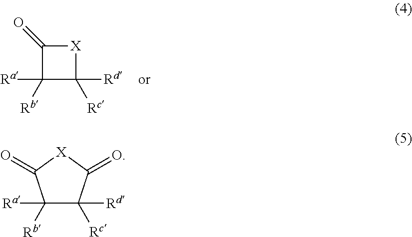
C1(=O)C([Ra])([Rb])C([Rd])([Rc])[X]1.C1([Ra])([Rb])C([Rd])([Rc])C(=O)[X]C1=O
